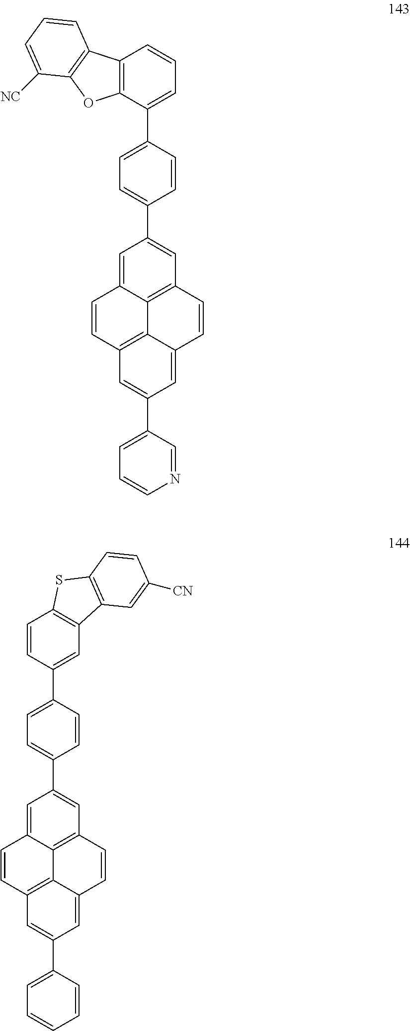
C12=C3C=C(C4=CC=CN=C4)C=C1C=CC1=C2C(=CC(C2=CC=C(C4=CC=CC5=C4OC4=C5C=CC=C4[NC])C=C2)=C1)C=C3.C12=C3C=C(C4=CC=CC=C4)C=C1C=CC1=C2C(=CC(C2=CC=C(C4=CC5=C(C=C4)SC4=C5C=C([CN])C=C4)C=C2)=C1)C=C3
